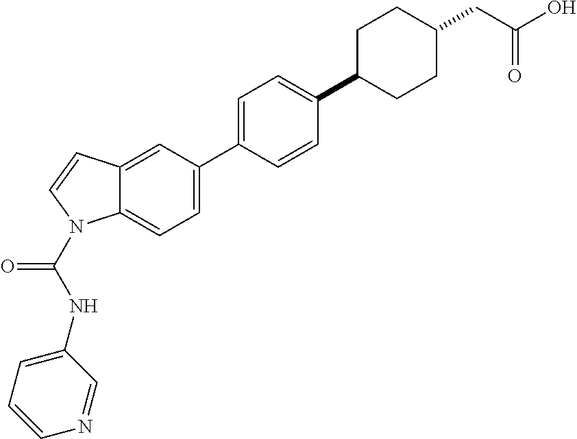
C12=CC(C3=CC=C(C4CCC(CC(O)=O)CC4)C=C3)=CC=C1N(C(NC1=CC=CN=C1)=O)C=C2
